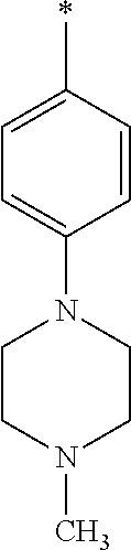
N1(C2=CC=C(*)C=C2)CCN(C)CC1
